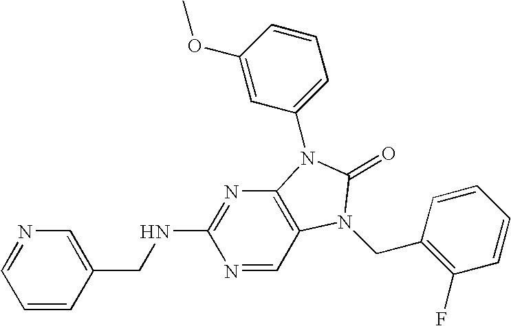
C1=CC(CNC2=NC3=C(C=N2)N(CC2=C(F)C=CC=C2)C(=O)N3C2=CC=CC(OC)=C2)=CN=C1
